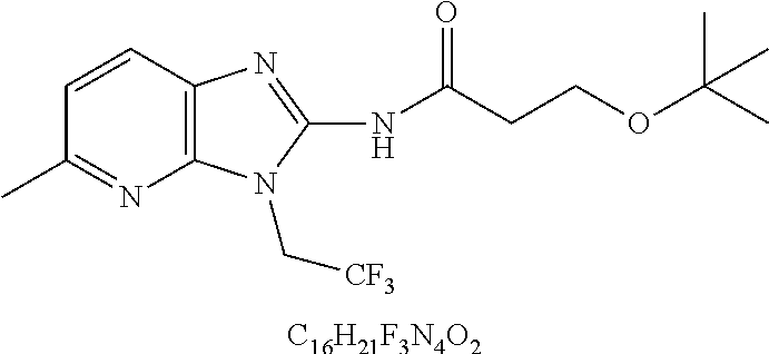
[C16H21F3N4O2].C1=CC2=C(N=C1C)N(C[CF3])C(NC(CCOC(C)(C)C)=O)=N2
